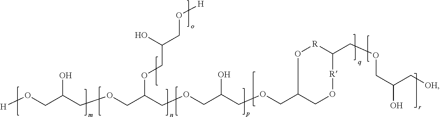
[H]OCC(COCC(COCC(COCC1CO[R]C(COCC(C[OH])O)[R]O1)O)OCC(CO[H])O)O
